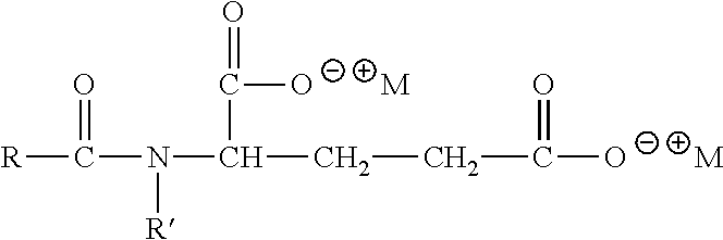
[M].C(C(=O)[O-])CC(C([O-])=O)N([R])C([R])=O.[M]
